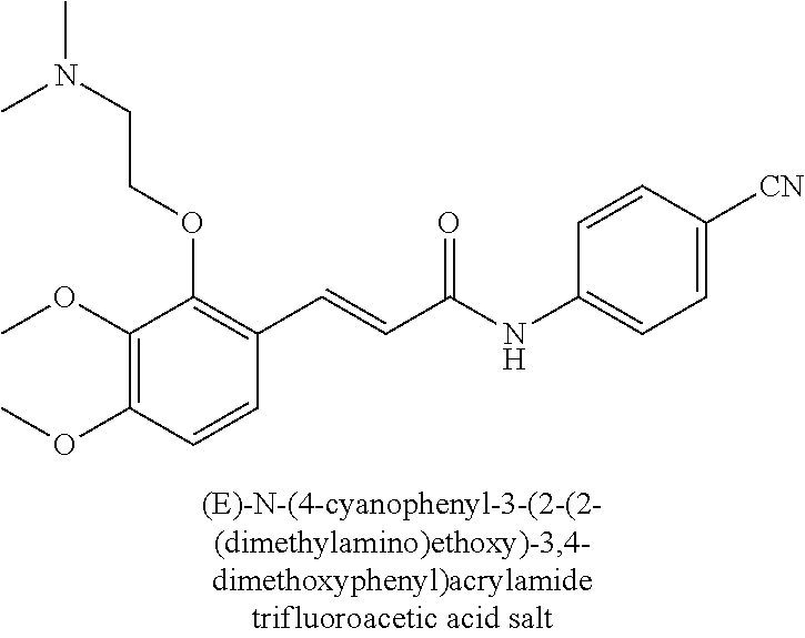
C1(OC)=C(OC)C=CC(C=CC(NC2=CC=C([CN])C=C2)=O)=C1OCCN(C)C
